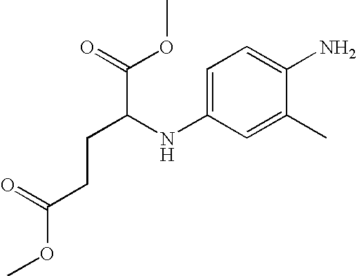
C1=C(NC(C(=O)OC)CCC(OC)=O)C=C(C)C(N)=C1
